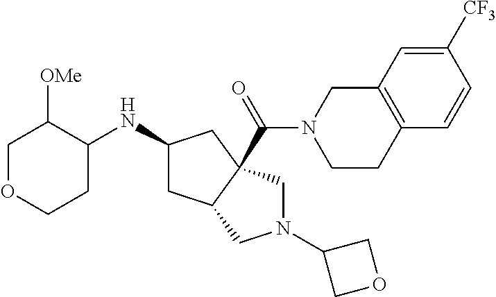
C1OCCC(NC2CC3C(C(N4CCC5=C(C4)C=C([CF3])C=C5)=O)(C2)CN(C2COC2)C3)C1[OMe]
